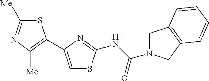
S1C([Me])=NC([Me])=C1C1=CSC(NC(N2CC3=C(C2)C=CC=C3)=O)=N1
